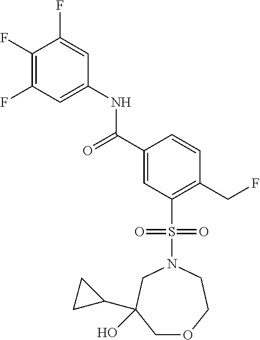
C1(F)=C(F)C=C(NC(C2=CC(S(N3CC(O)(C4CC4)COCC3)(=O)=O)=C(CF)C=C2)=O)C=C1F
